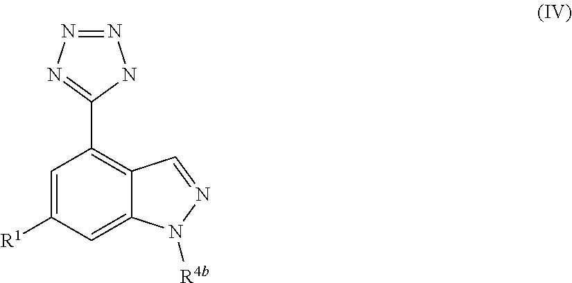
C1=C([R1])C=C2C(=C1C1=NN=NN1)C=NN2[R4b]
